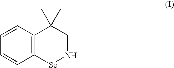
C12=C(C=CC=C1)C(C)(C)CN[Se]2
